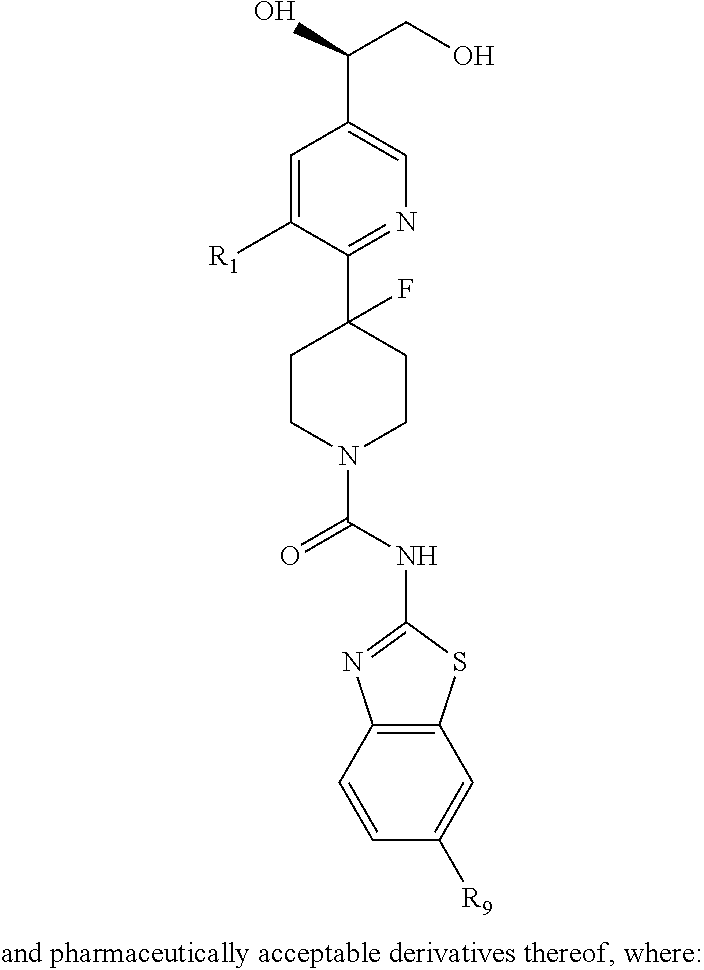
C1=C([R1])C(C2(F)CCN(C(NC3=NC4=C(S3)C=C([R9])C=C4)=O)CC2)=NC=C1C(CO)O
